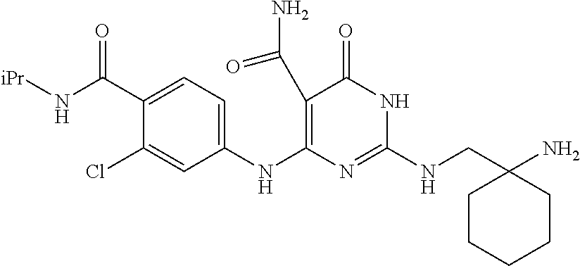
C1(C(N[iPr])=O)=CC=C(NC2=C(C(=O)N)C(=O)NC(NCC3(N)CCCCC3)=N2)C=C1Cl
